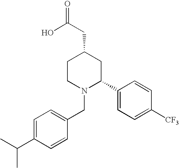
C1=C(C(C)C)C=CC(CN2C(C3=CC=C([CF3])C=C3)CC(CC(=O)O)CC2)=C1
